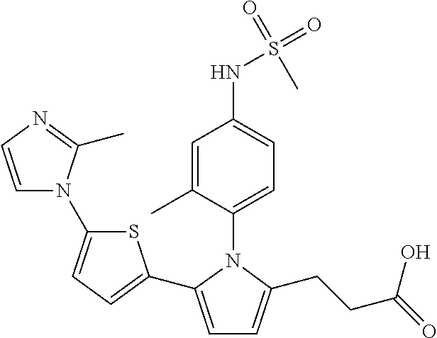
C1=C(C)C(N2C(C3=CC=C(N4C=CN=C4C)S3)=CC=C2CCC(=O)O)=CC=C1NS(=O)(=O)C
